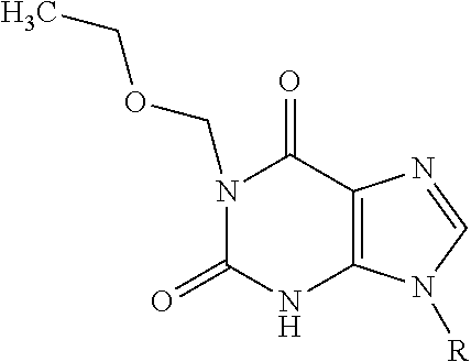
N1(COCC)C(=O)NC2=C(C1=O)N=CN2[R]
